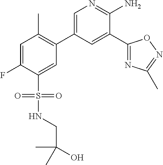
C1=C(C2=C(C)C=C(F)C(S(=O)(=O)NCC(O)(C)C)=C2)C=C(C2=NC(C)=NO2)C(N)=N1
